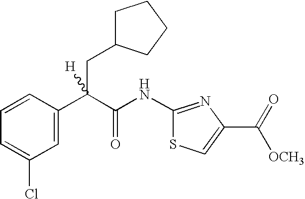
C1=C(C(C(NC2=NC(C(=O)[OCH3])=CS2)=O)(CC2CCCC2)[H])C=CC=C1Cl
